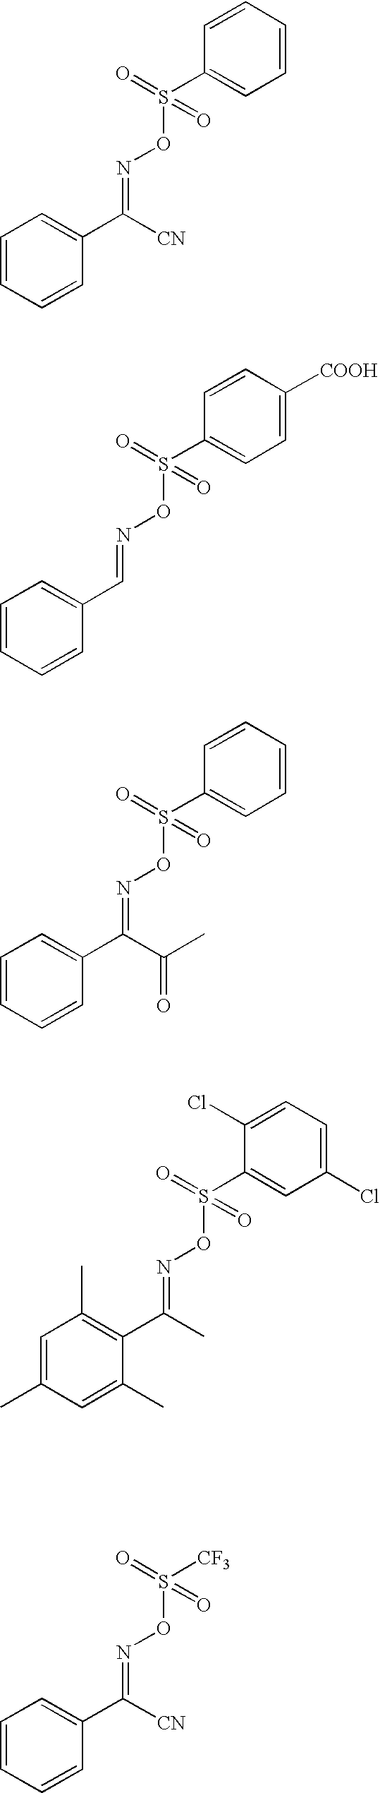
C1=CC=CC(C([CN])=NOS(=O)(C2=CC=CC=C2)=O)=C1.C1=CC=CC(C=NOS(=O)(C2=CC=C([COOH])C=C2)=O)=C1.C1=CC=CC(C(=NOS(=O)(C2=CC=CC=C2)=O)C(C)=O)=C1.C1=C(C)C=C(C)C(C(=NOS(=O)(C2=CC(Cl)=CC=C2Cl)=O)C)=C1C.C1=CC=CC(C(=NOS(=O)([CF3])=O)[CN])=C1
